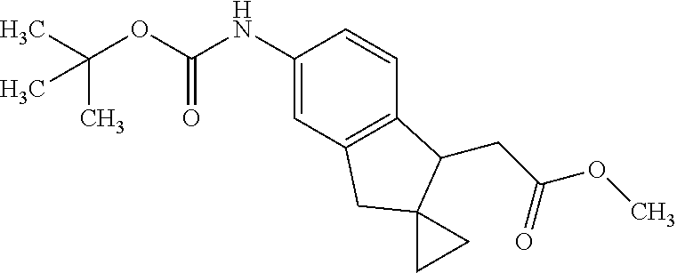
CC(OC(NC1=CC2=C(C=C1)C(CC(OC)=O)C1(C2)CC1)=O)(C)C
